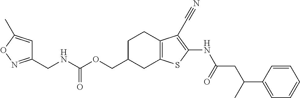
C(C1CC2=C(CC1)C(C#N)=C(NC(CC(C1=CC=CC=C1)C)=O)S2)OC(NCC1=NOC(C)=C1)=O
